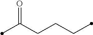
O=C(CCCC)C
